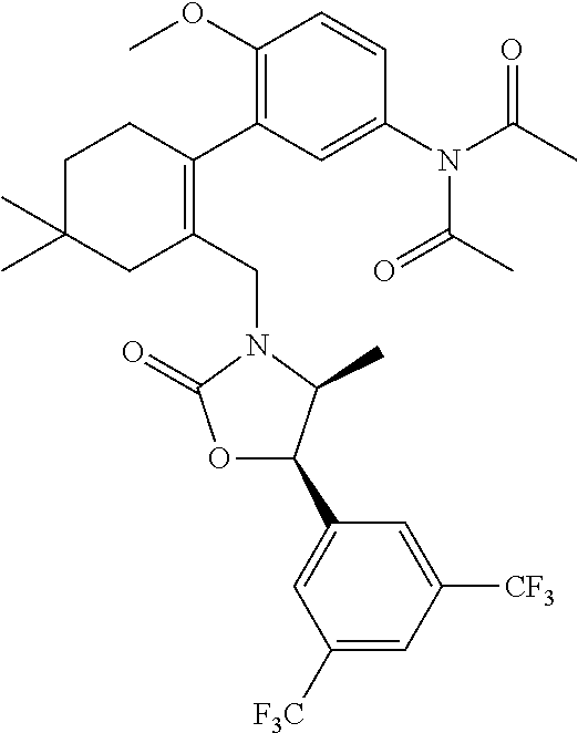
C1(CN2C(=O)OC(C3=CC([F3C])=CC([CF3])=C3)C2C)=C(C2=C(OC)C=CC(N(C(C)=O)C(C)=O)=C2)CCC(C)(C)C1
